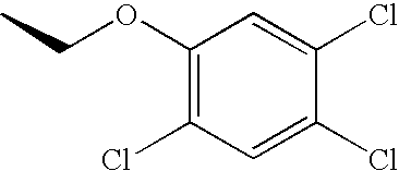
C1(OCC)=C(Cl)C=C(Cl)C(Cl)=C1
